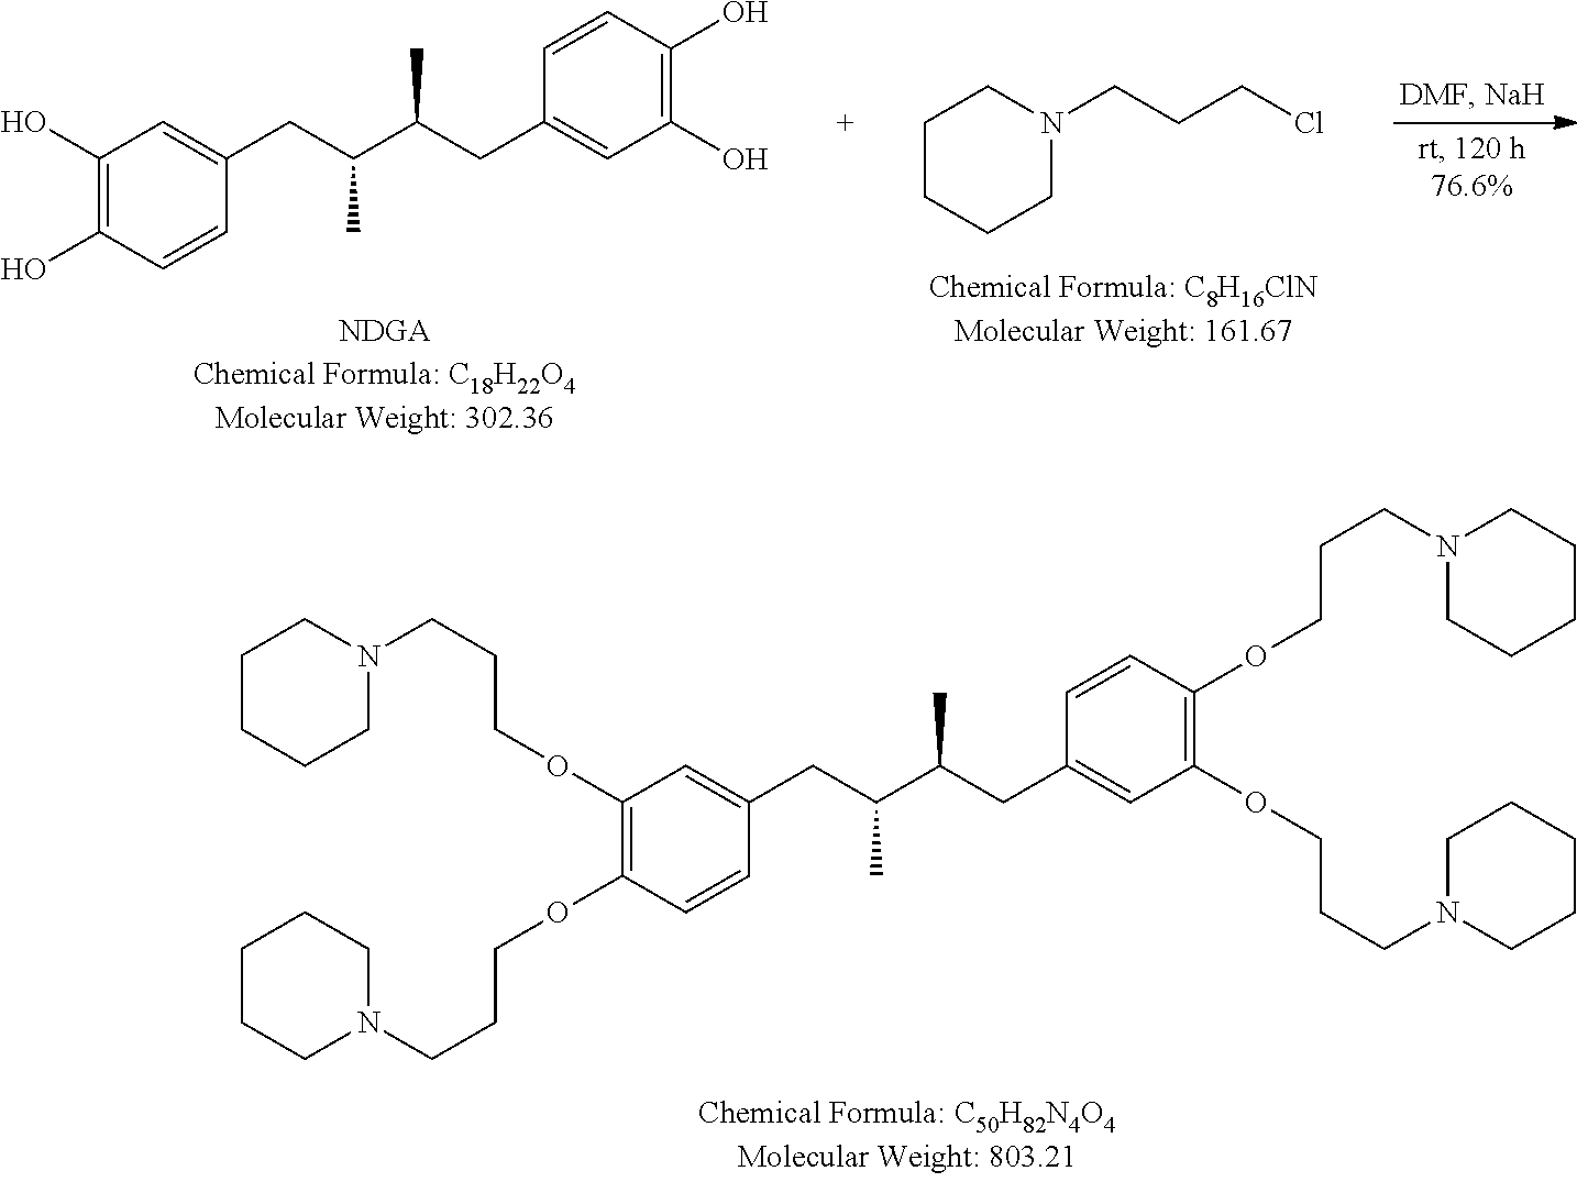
C1CCCN(CCCOC2=C(OCCCN3CCCCC3)C=CC(CC(C(CC3=CC(OCCCN4CCCCC4)=C(OCCCN4CCCCC4)C=C3)C)C)=C2)C1.C1CCCN(CCCCl)C1.C1(O)=C(O)C=CC(CC(C(CC2=CC(O)=C(O)C=C2)C)C)=C1
